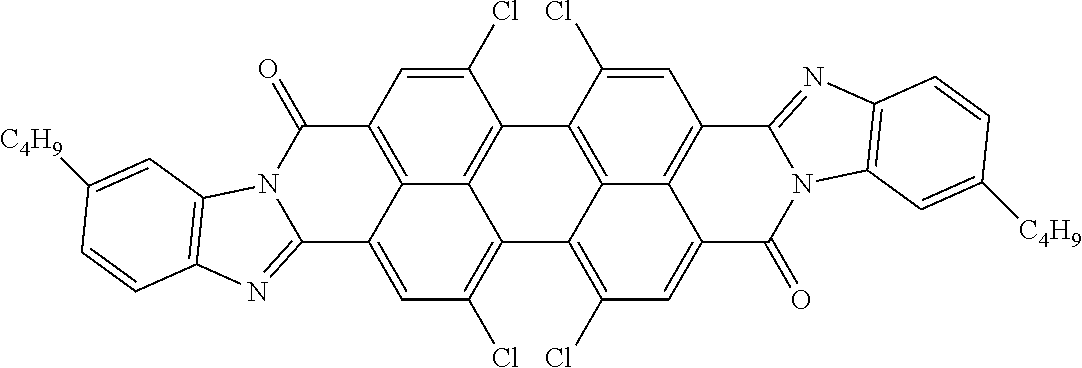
C12=C(Cl)C=C3C4=C(C=C(Cl)C(=C14)C1=C4C2=C(Cl)C=C2C4=C(C=C1Cl)C1=NC4=C(N1C2=O)C=C([C4H9])C=C4)C(=O)N1C3=NC2=C1C=C([C4H9])C=C2
